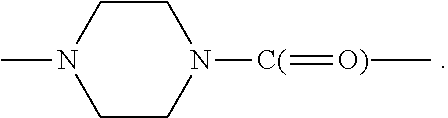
C1CN([C(]=[O)]C)CCN1C
